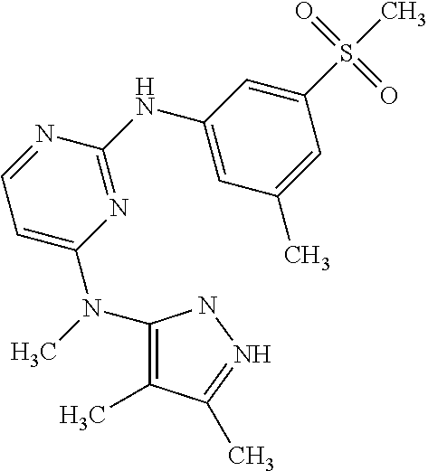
CN(C1=C(C)C(C)=NN1)C1=CC=NC(NC2=CC(C)=CC(S(=O)(=O)C)=C2)=N1
